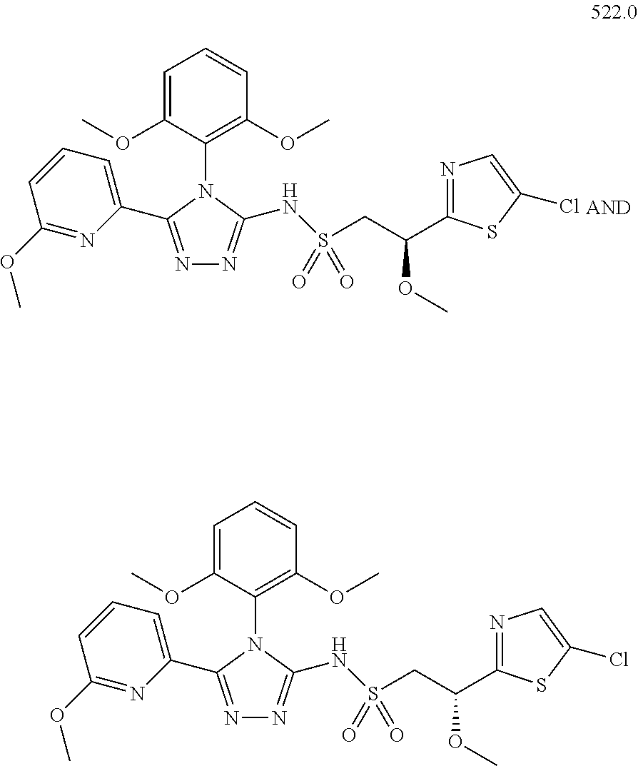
N1=C(C2=CC=CC(OC)=N2)N(C2=C(OC)C=CC=C2OC)C(NS(CC(C2=NC=C(Cl)S2)OC)(=O)=O)=N1.N1=C(C2=CC=CC(OC)=N2)N(C2=C(OC)C=CC=C2OC)C(NS(CC(C2=NC=C(Cl)S2)OC)(=O)=O)=N1
